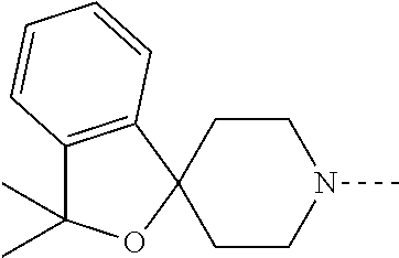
C1CC2(CCN1C)C1=C(C(C)(C)O2)C=CC=C1
